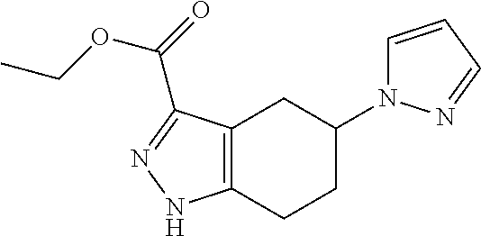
C12=C(C(C(=O)OCC)=NN1)CC(N1C=CC=N1)CC2
